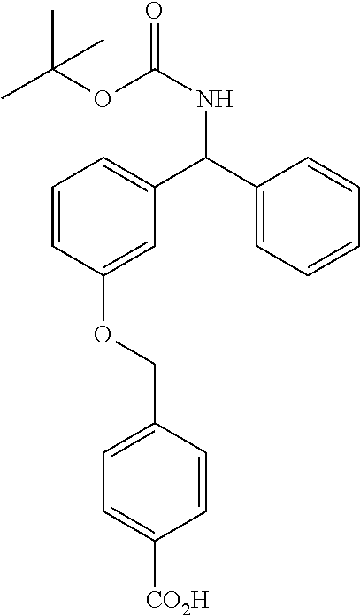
C1=CC(COC2=CC(C(NC(OC(C)(C)C)=O)C3=CC=CC=C3)=CC=C2)=CC=C1[CO2H]
